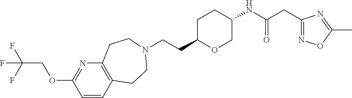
C(CC1OCC(NC(CC2=NOC(C)=N2)=O)CC1)N1CCC2=C(N=C(OCC(F)(F)F)C=C2)CC1
